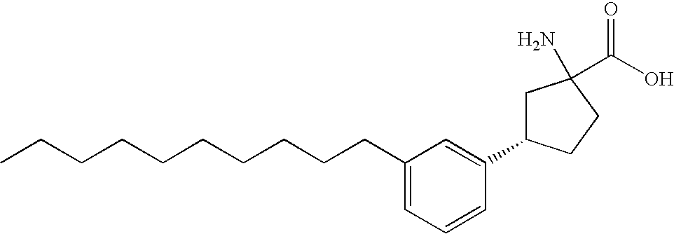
C1=C(CCCCCCCCCC)C=C(C2CC(N)(C(O)=O)CC2)C=C1
